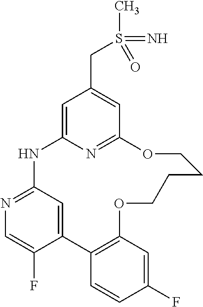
C1=C2N=C(C=C1CS(C)(=O)=N)OCCCCOC1=C(C3=CC(=NC=C3F)N2)C=CC(F)=C1
